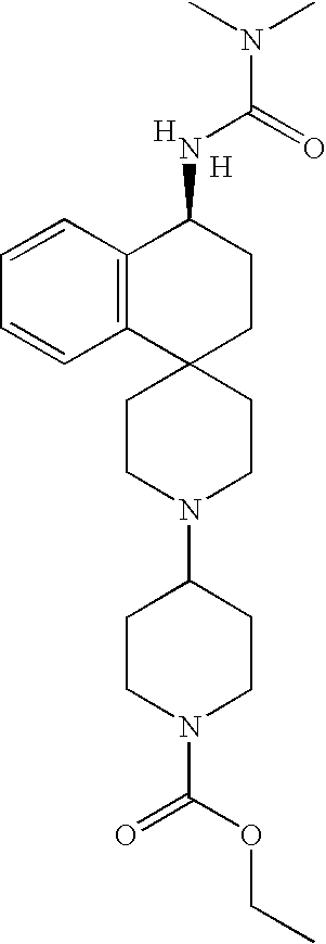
C1CN(C2CCN(C(OCC)=O)CC2)CCC12CCC(NC(N(C)C)=O)C1=C2C=CC=C1.[H].[H]
